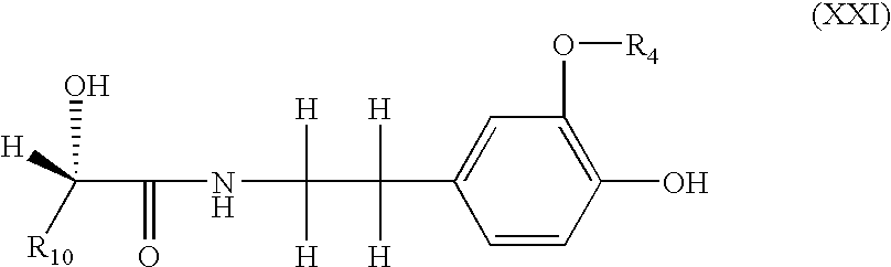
C(C(=O)NC([H])([H])C([H])([H])C1=CC(O[R4])=C(O)C=C1)([H])([R10])O
